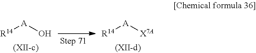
[R14][A]O.[R14][A][X7A]
